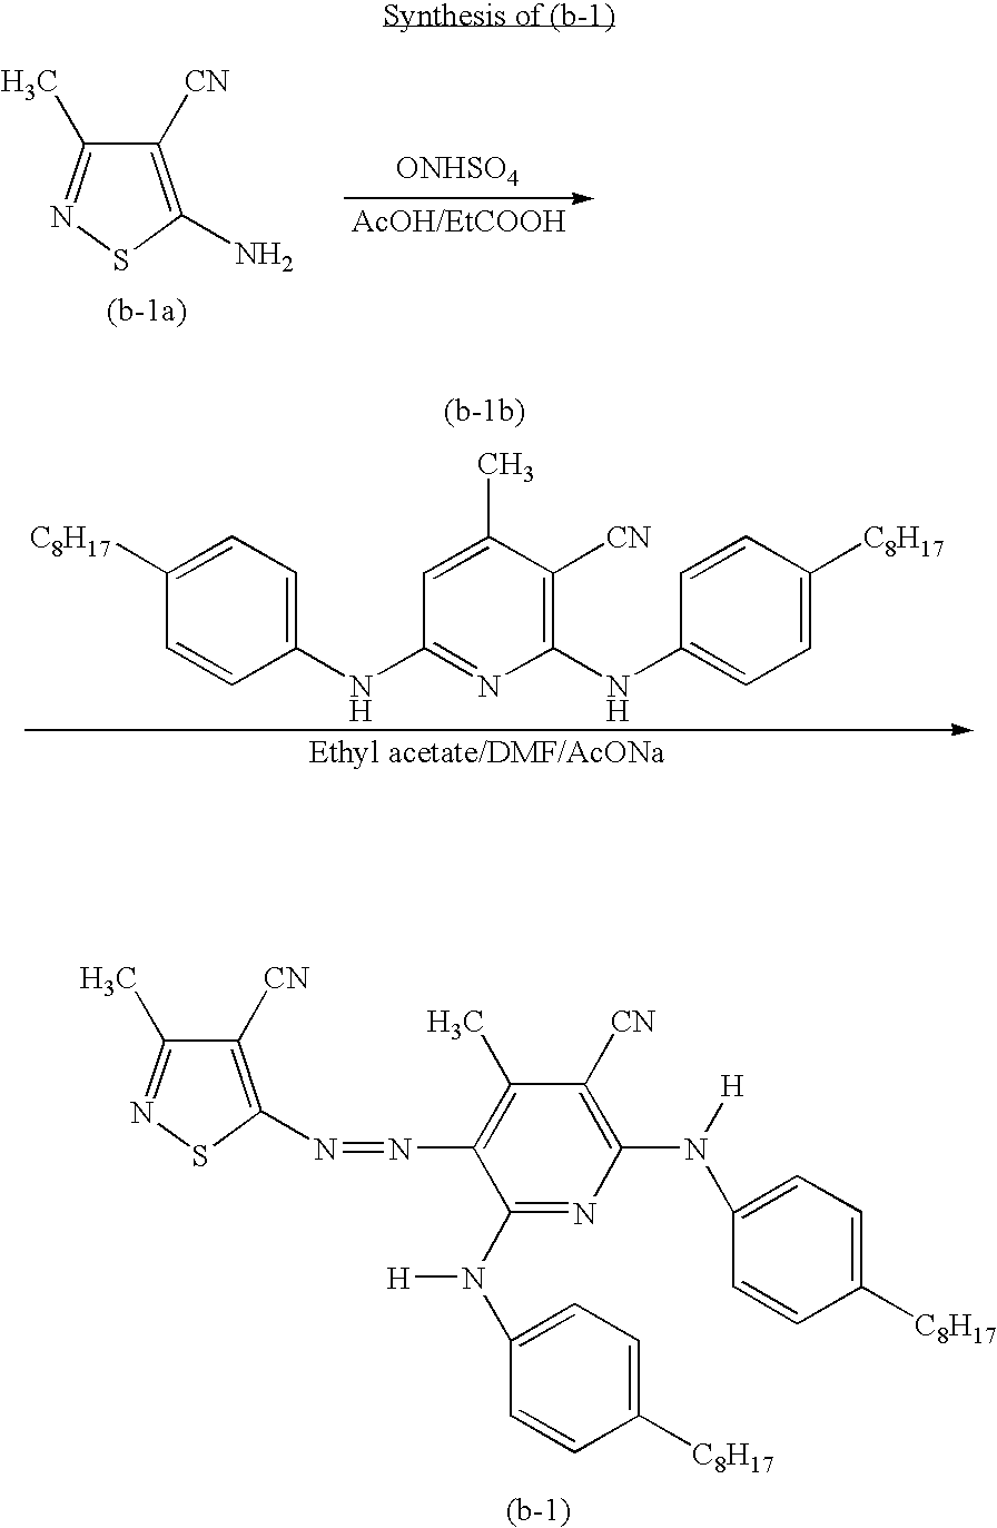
C1([CN])=C(N=NC2=C(C)C([CN])=C(N([H])C3=CC=C([C8H17])C=C3)N=C2N([H])C2=CC=C([C8H17])C=C2)SN=C1C.C1(NC2=NC(NC3=CC=C([C8H17])C=C3)=C([CN])C(C)=C2)=CC=C([C8H17])C=C1.[ONHSO4].C1([CN])=C(N)SN=C1C
